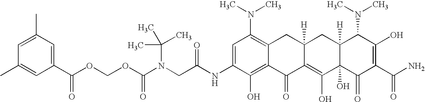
N(CC(NC1=CC(N(C)C)=C2C(=C1O)C(=O)C1=C(O)C3(O)C([H])(CC1([H])C2)C(N(C)C)C(O)=C(C(N)=O)C3=O)=O)(C(OCOC(C1=CC(C)=CC(C)=C1)=O)=O)C(C)(C)C
